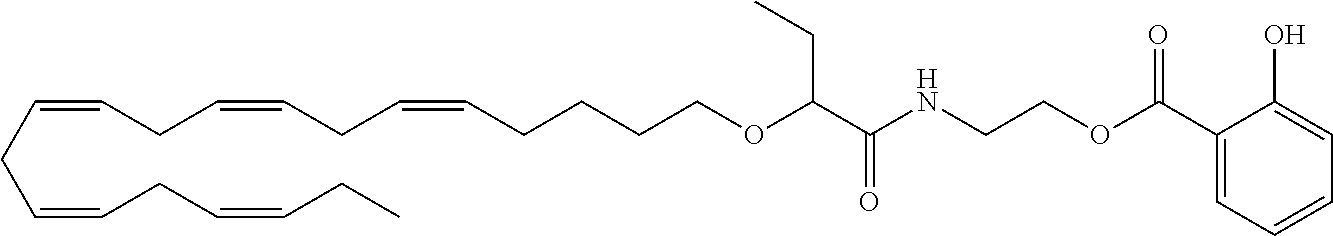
C(=CCC=CCC=CCC)CC=CCC=CCCCCOC(C(NCCOC(C1=CC=CC=C1O)=O)=O)CC
